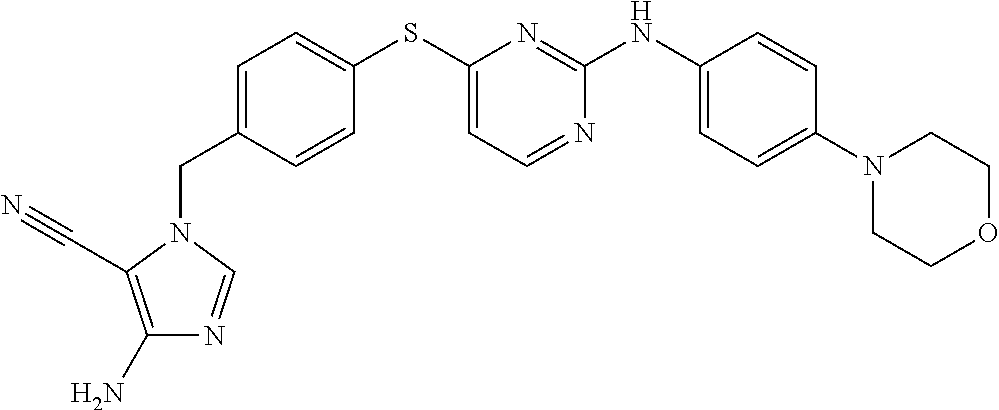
C1=C(CN2C=NC(N)=C2C#N)C=CC(SC2=CC=NC(NC3=CC=C(N4CCOCC4)C=C3)=N2)=C1
